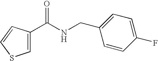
C1=C(C(NCC2=CC=C(F)C=C2)=O)C=CS1
